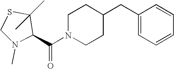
C1N(C)C(C(N2CCC(CC3=CC=CC=C3)CC2)=O)C(C)(C)S1
